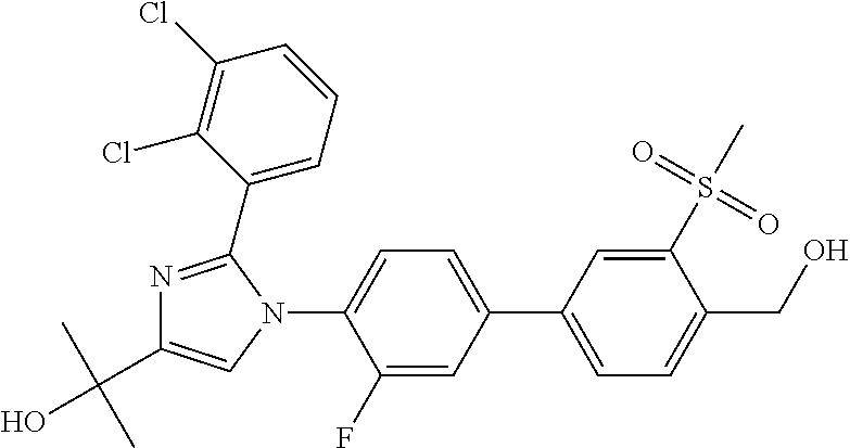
C1(C2=CC=C(CO)C(S(C)(=O)=O)=C2)=CC=C(N2C=C(C(C)(C)O)N=C2C2=CC=CC(Cl)=C2Cl)C(F)=C1
